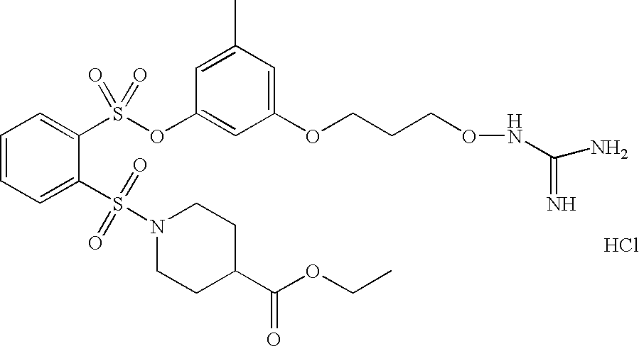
C1=CC=C(S(=O)(=O)N2CCC(C(OCC)=O)CC2)C(S(OC2=CC(OCCCONC(N)=N)=CC(C)=C2)(=O)=O)=C1.[HCl]
